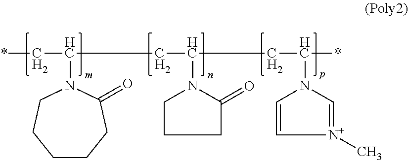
*CC(N1CCCCCC1=O)CC(CC(N1C=[N+](C)C=C1)*)N1C(=O)CCC1
